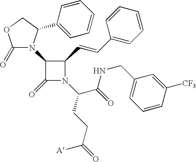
C1(=O)N(C2C(=O)N(C(CCC(=O)[A])C(=O)NCC3=CC=CC([CF3])=C3)C2C=CC2=CC=CC=C2)C(C2=CC=CC=C2)CO1
